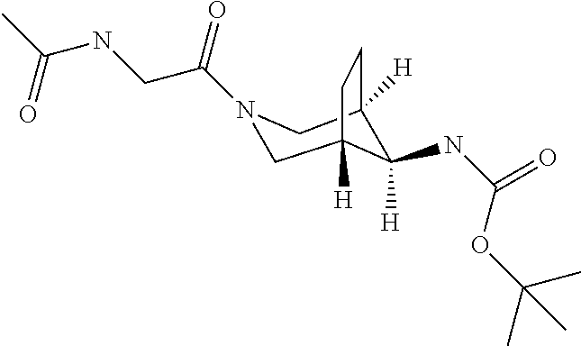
N1(C(CNC(C)=O)=O)CC2([H])C(NC(OC(C)(C)C)=O)([H])C([H])(C1)CC2
